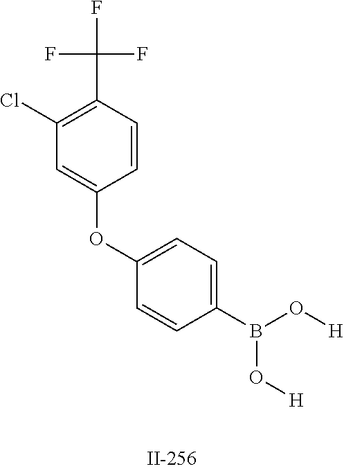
C1(Cl)=C(C(F)(F)F)C=CC(OC2=CC=C(B(O[H])O[H])C=C2)=C1
